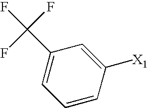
C1=CC([X1])=CC(C(F)(F)F)=C1
